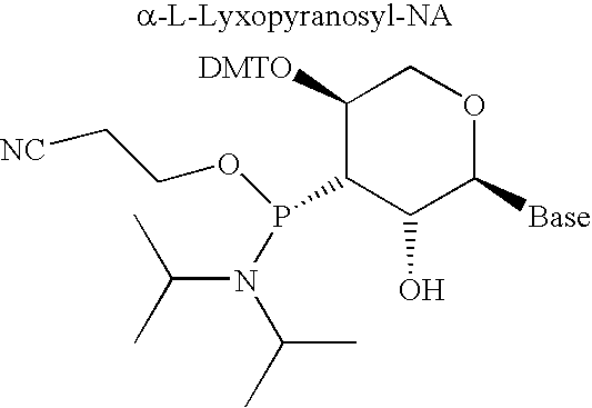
C1([DMTO])C(P(OCC[NC])N(C(C)C)C(C)C)C(O)C([Base])OC1
